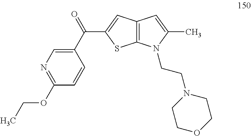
C1(C(=O)C2=CC3=C(S2)N(CCN2CCOCC2)C(C)=C3)=CN=C(OCC)C=C1
